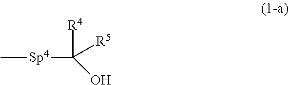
C[Sp4]C([R4])([R5])O
